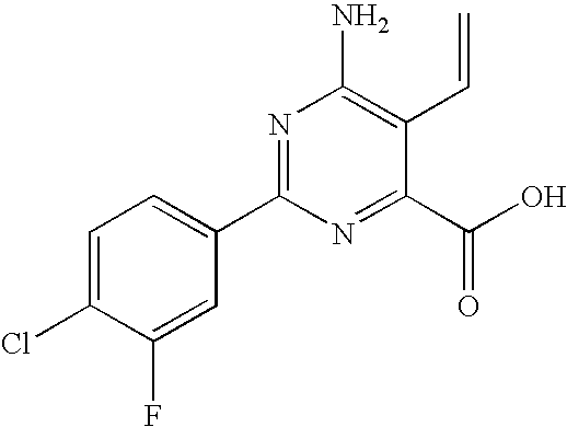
C1=C(Cl)C(F)=CC(C2=NC(N)=C(C=C)C(C(O)=O)=N2)=C1
